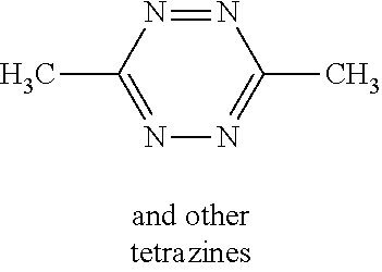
N1=C(C)N=NC(C)=N1
